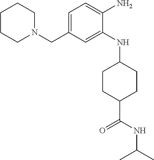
C1CCN(CC2=CC=C(N)C(NC3CCC(C(NC(C)C)=O)CC3)=C2)CC1
